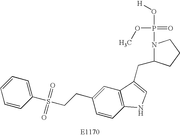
C1=CC(S(CCC2=CC3=C(C=C2)NC=C3CC2N(P(=O)(OC)O[H])CCC2)(=O)=O)=CC=C1
